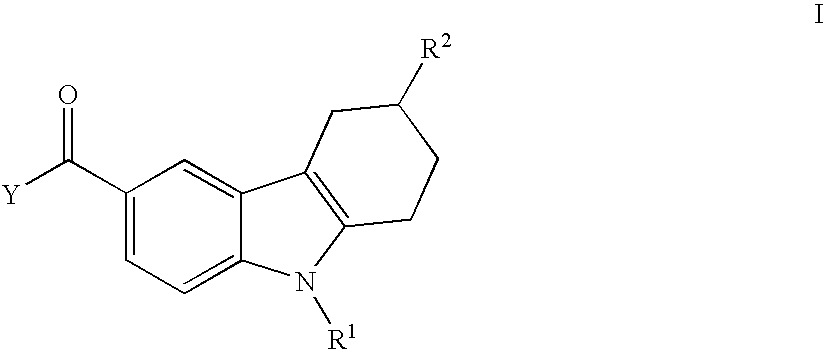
C1(C(=O)[Y])=CC=C2C(=C1)C1=C(N2[R1])CCC([R2])C1
